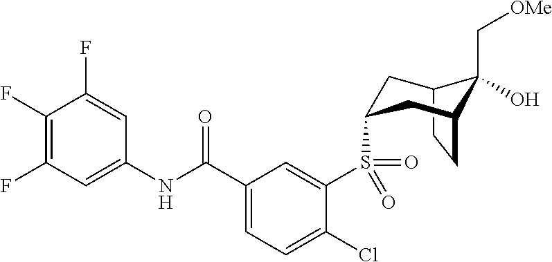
C12CCC(CC(S(C3=CC(C(NC4=CC(F)=C(F)C(F)=C4)=O)=CC=C3Cl)(=O)=O)C1)C2(C[OMe])O
